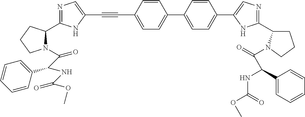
C1(C2=CN=C(C3CCCN3C(=O)C(C3=CC=CC=C3)NC(OC)=O)N2)=CC=C(C2=CC=C(C#CC3=CN=C(C4N(C(C(NC(OC)=O)C5=CC=CC=C5)=O)CCC4)N3)C=C2)C=C1
